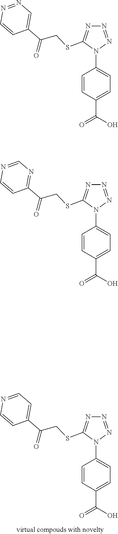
C1=CC(N2C(SCC(C3=CC=NC=C3)=O)=NN=N2)=CC=C1C(O)=O.C1=CC(N2C(SCC(C3=CN=NC=C3)=O)=NN=N2)=CC=C1C(O)=O.C1=CC(N2C(SCC(C3=NC=NC=C3)=O)=NN=N2)=CC=C1C(O)=O
